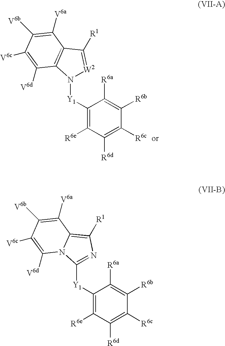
C1([Y1]N2[W2]=C([R1])C3=C2C([V6d])=C([V6c])C([V6b])=C3[V6a])=C([R6e])C([R6d])=C([R6c])C([R6b])=C1[R6a].C1([Y1]C2=NC([R1])=C3N2C([V6d])=C([V6c])C([V6b])=C3[V6a])=C([R6e])C([R6d])=C([R6c])C([R6b])=C1[R6a]
